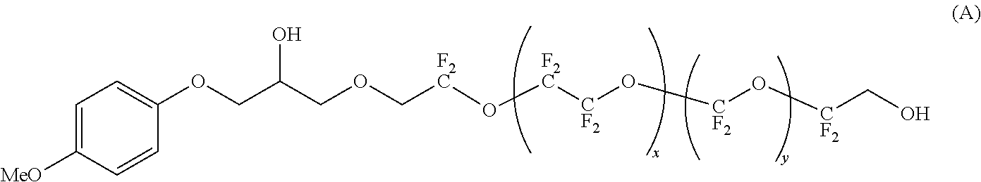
C1=C([MeO])C=CC(OCC(COC[F2C]O[F2C][CF2]O[CF2]O[CF2]CO)O)=C1
